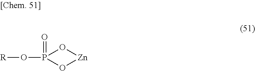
O=P1(O[R])O[Zn]O1
